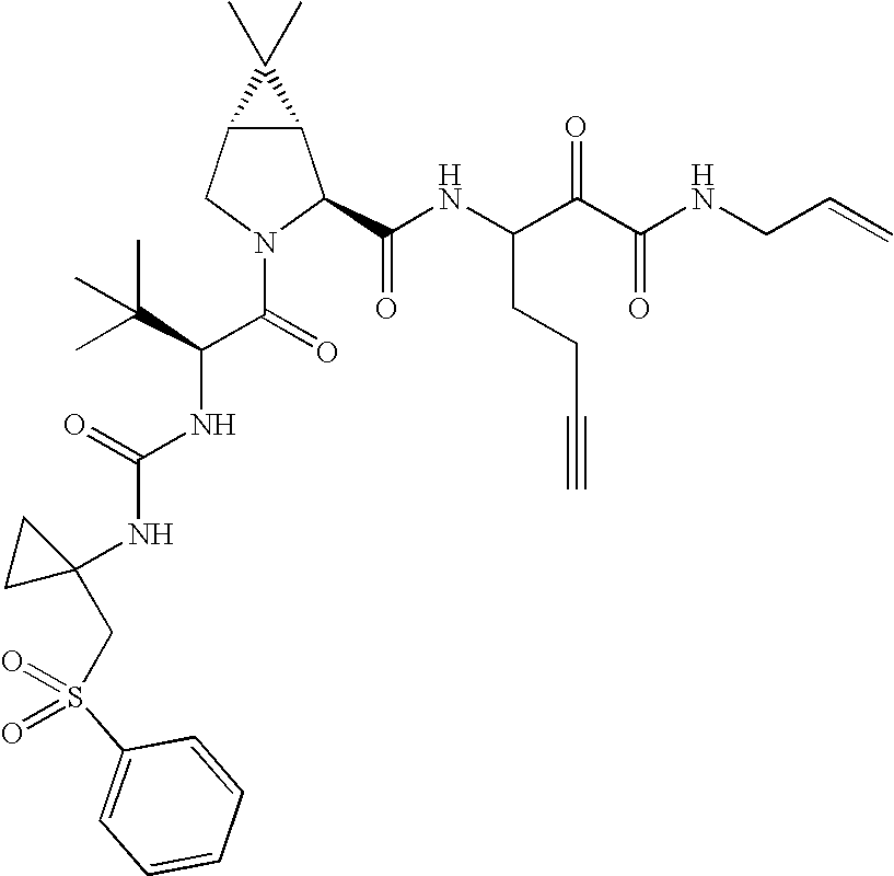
C12C(CN(C(=O)C(C(C)(C)C)NC(NC3(CS(C4=CC=CC=C4)(=O)=O)CC3)=O)C1C(NC(C(C(NCC=C)=O)=O)CCC#C)=O)C2(C)C
